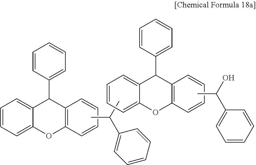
C1=CC(C2C3=CC=CC=C3OC3=C2C=CC=C3)=CC=C1.CC(C)C1=CC=CC=C1.CC(O)C1=CC=CC=C1.C1=CC(C2C3=CC=CC=C3OC3=C2C=CC=C3)=CC=C1
